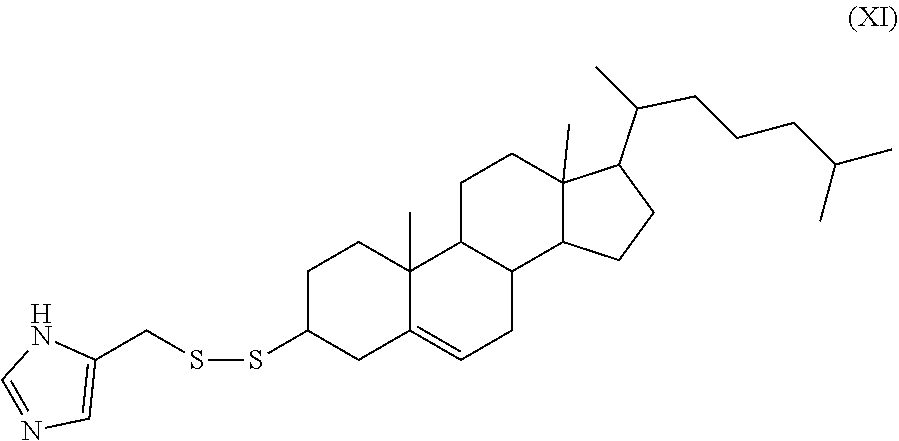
C12=CCC3C(C1(C)CCC(SSCC1=CN=CN1)C2)CCC1(C)C(C(C)CCCC(C)C)CCC13
